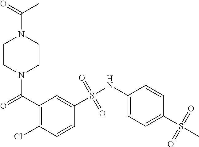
N1(C(C2=C(Cl)C=CC(S(NC3=CC=C(S(C)(=O)=O)C=C3)(=O)=O)=C2)=O)CCN(C(=O)C)CC1
